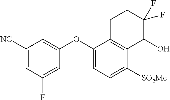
C1([NC])=CC(F)=CC(OC2=CC=C([SO2Me])C3=C2CCC(F)(F)C3O)=C1
